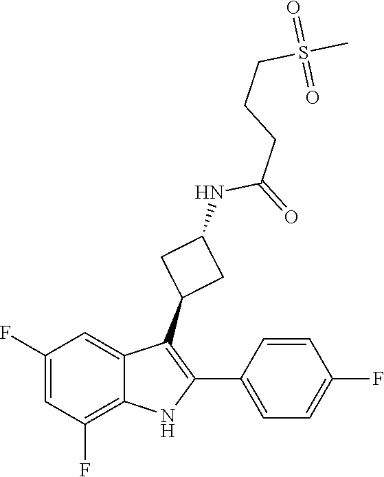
CS(=O)(=O)CCCC(NC1CC(C2=C(C3=CC=C(F)C=C3)NC3=C(F)C=C(F)C=C32)C1)=O
